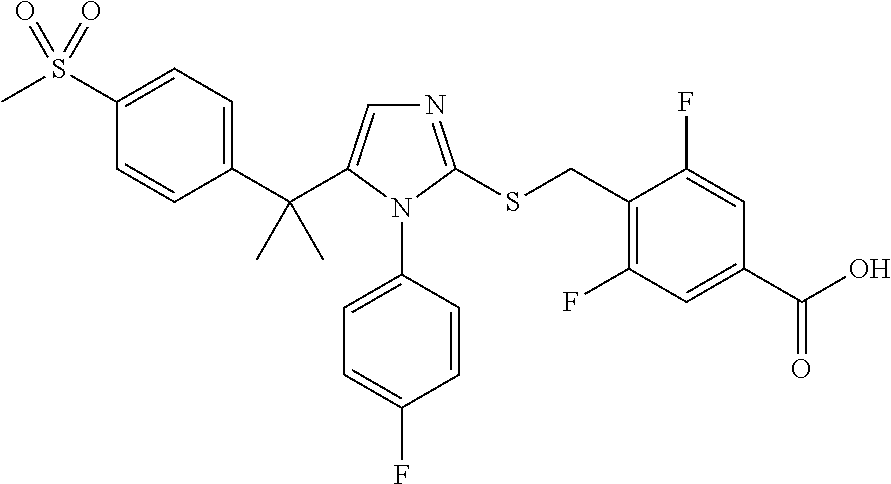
C1(C(C2=CN=C(SCC3=C(F)C=C(C(O)=O)C=C3F)N2C2=CC=C(F)C=C2)(C)C)=CC=C(S(C)(=O)=O)C=C1
